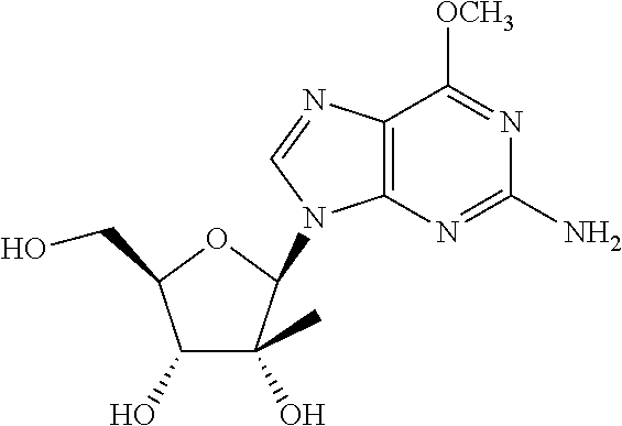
C1(O)C(C)(O)C(N2C3=C(N=C2)C([OCH3])=NC(N)=N3)OC1CO
